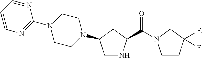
C1=CC=NC(N2CCN(C3CNC(C(=O)N4CCC(F)(F)C4)C3)CC2)=N1
